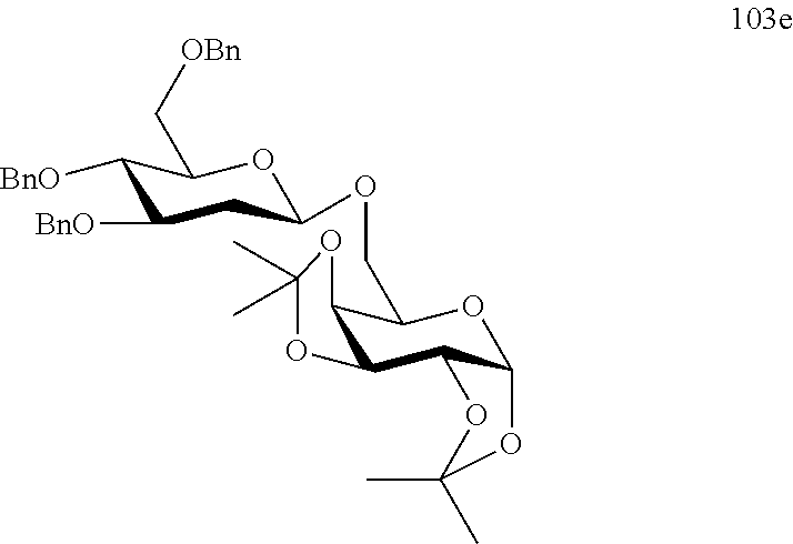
C1([BnO])C([BnO])CC(OCC2C3C(C4C(O2)OC(C)(C)O4)OC(C)(C)O3)OC1C[OBn]
